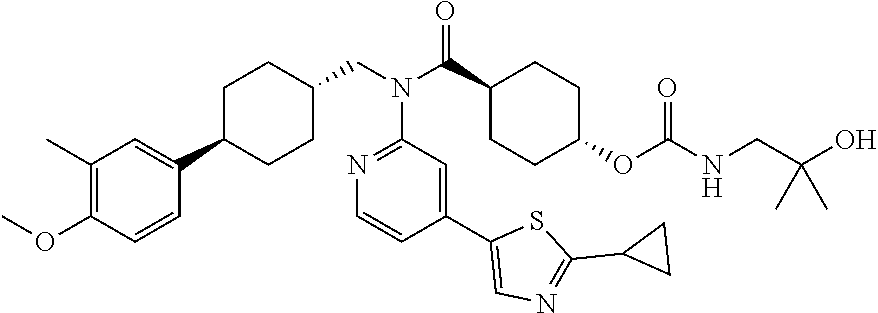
S1C(C2CC2)=NC=C1C1=CC(N(CC2CCC(C3=CC(C)=C(OC)C=C3)CC2)C(C2CCC(OC(NCC(O)(C)C)=O)CC2)=O)=NC=C1
